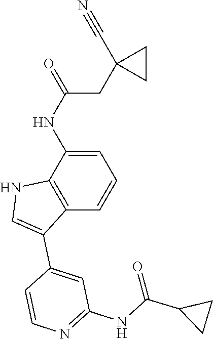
C1=C(NC(CC2(C#N)CC2)=O)C2=C(C=C1)C(C1=CC(NC(=O)C3CC3)=NC=C1)=CN2
